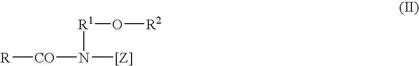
[R][CO]N([R1]O[R2])[[Z]]
